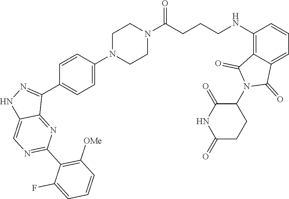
N1C(=O)CCC(N2C(=O)C3=C(NCCCC(N4CCN(C5=CC=C(C6=NNC7=CN=C(C8=C([OMe])C=CC=C8F)N=C67)C=C5)CC4)=O)C=CC=C3C2=O)C1=O
